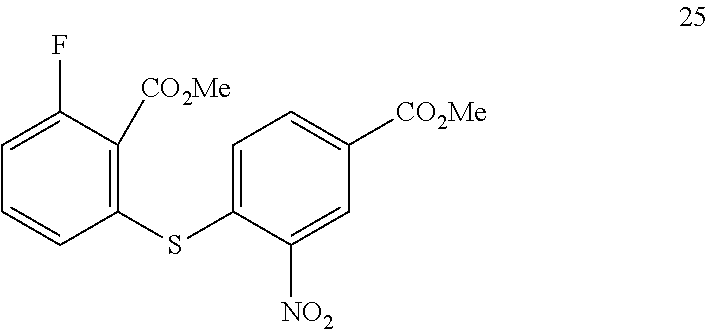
C1=C(F)C([CO2Me])=C(SC2=CC=C([CO2Me])C=C2[NO2])C=C1
